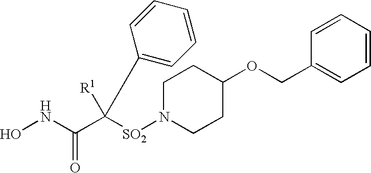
C(C1=CC=CC=C1)OC1CCN([SO2]C(C(NO)=O)([R1])C2=CC=CC=C2)CC1
